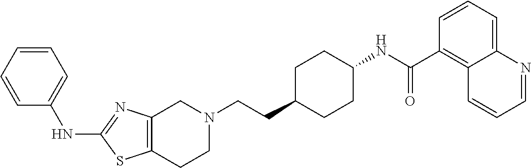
C1(NC2=CC=CC=C2)=NC2=C(S1)CCN(CCC1CCC(NC(C3=C4C(=CC=C3)N=CC=C4)=O)CC1)C2
